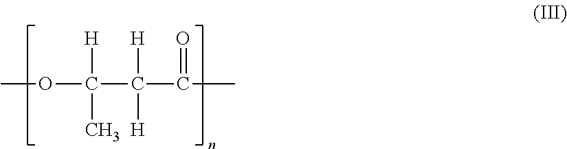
COC(C(C(=O)C)([H])[H])([H])C
